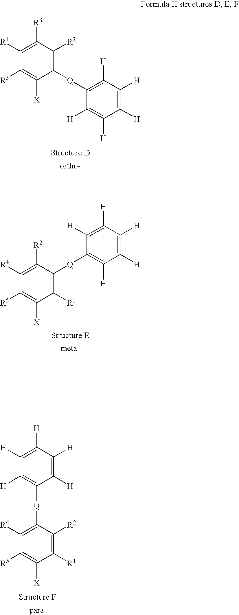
C1([Q]C2=C([H])C([H])=C([H])C([H])=C2[H])=C([R2])C([R3])=C([R4])C([R5])=C1[X].C1([R1])=C([Q]C2=C([H])C([H])=C([H])C([H])=C2[H])C([R2])=C([R4])C([R5])=C1[X].C1([R1])=C([R2])C([Q]C2=C([H])C([H])=C([H])C([H])=C2[H])=C([R4])C([R5])=C1[X]
